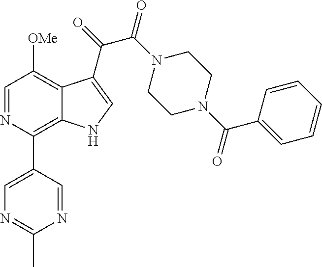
N1=C(C)N=CC(C2=C3C(=C([OMe])C=N2)C(C(=O)C(N2CCN(C(C4=CC=CC=C4)=O)CC2)=O)=CN3)=C1
